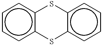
c1ccc2c(c1)Sc1c(cccc1)S2
